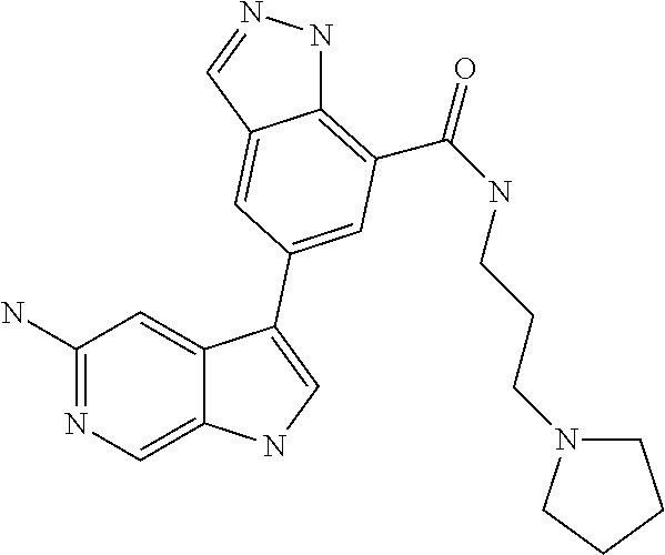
C1(N)=NC=C2C(=C1)C(C1=CC(C(=O)NCCCN3CCCC3)=C3NN=CC3=C1)=CN2
